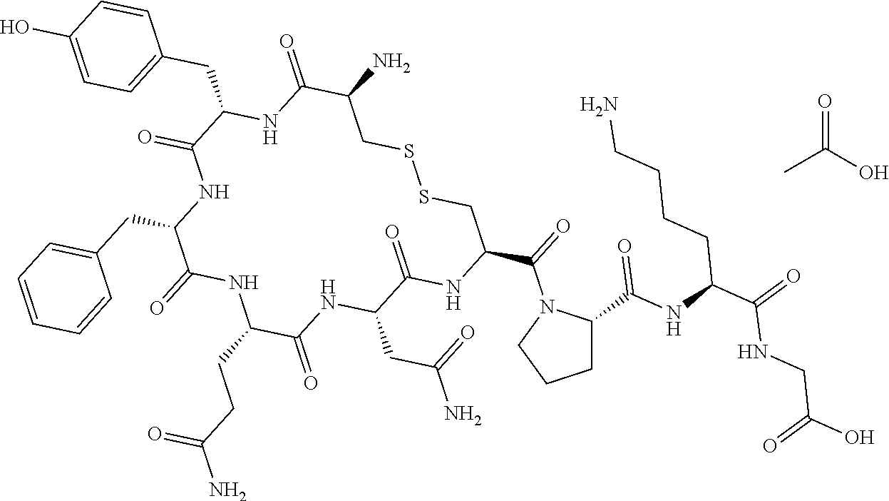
C1C(C(NC(C(=O)NCC(O)=O)CCCCN)=O)N(C(=O)C2NC(=O)C(CC(N)=O)NC(=O)C(CCC(N)=O)NC(=O)C(CC3=CC=CC=C3)NC(=O)C(CC3=CC=C(O)C=C3)NC(=O)C(N)CSSC2)CC1.CC(O)=O
